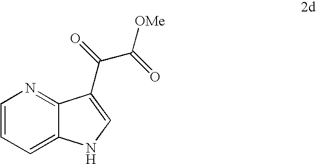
C1=CC=C2C(=N1)C(C(=O)C(=O)[OMe])=CN2
